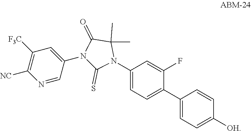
C1=C(C2=CC=C(N3C(C)(C)C(=O)N(C4=CC([F3C])=C([NC])N=C4)C3=S)C=C2F)C=CC([OH])=C1
